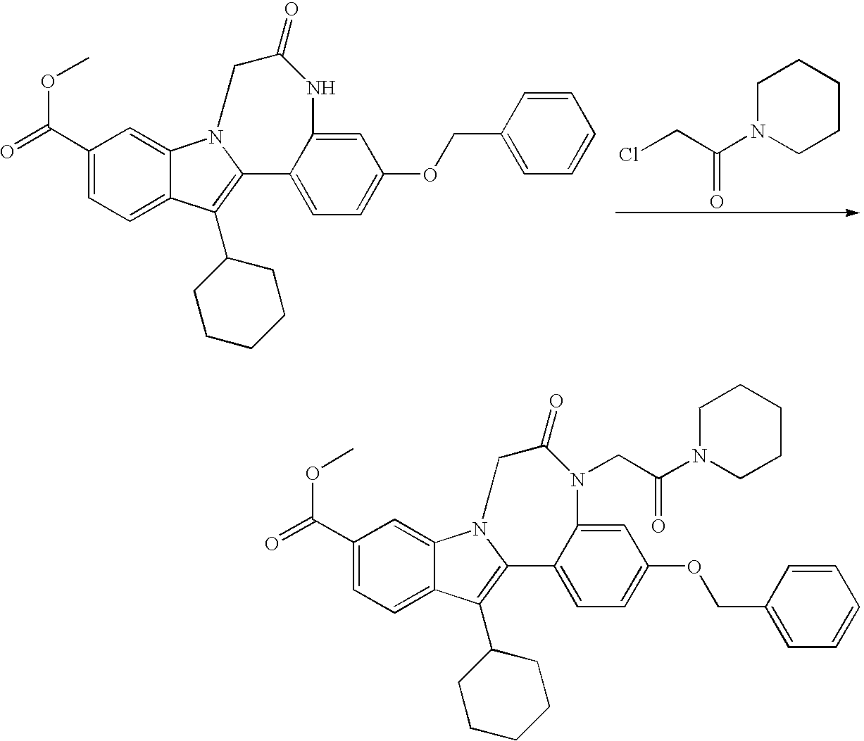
C1(C(=O)OC)=CC=C2C(=C1)N1C(=C2C2CCCCC2)C2=CC=C(OCC3=CC=CC=C3)C=C2NC(=O)C1.ClCC(N1CCCCC1)=O.C1(C(=O)OC)=CC=C2C(=C1)N1C(=C2C2CCCCC2)C2=CC=C(OCC3=CC=CC=C3)C=C2N(CC(N2CCCCC2)=O)C(=O)C1
